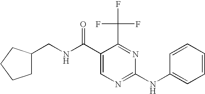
C1C(CNC(C2=CN=C(NC3=CC=CC=C3)N=C2C(F)(F)F)=O)CCC1
